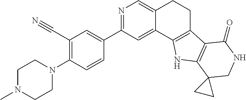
C1(C#N)=C(N2CCN(C)CC2)C=CC(C2=NC=C3C(=C2)C2=C(CC3)C3=C(N2)C2(CNC3=O)CC2)=C1
